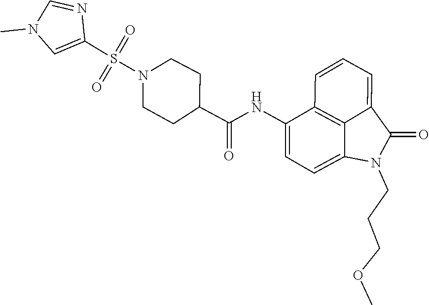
C1(C(NC2=CC=C3C4=C2C=CC=C4C(=O)N3CCCOC)=O)CCN(S(C2=CN(C)C=N2)(=O)=O)CC1
